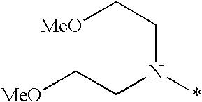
C(N(*)CC[MeO])C[MeO]
